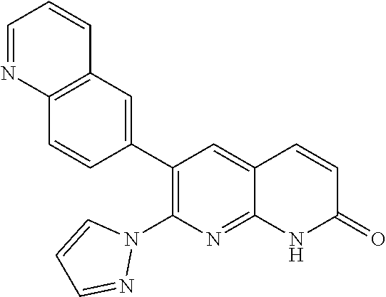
C12=C(C=C(C3=C(N4C=CC=N4)N=C4C(=C3)C=CC(=O)N4)C=C1)C=CC=N2
